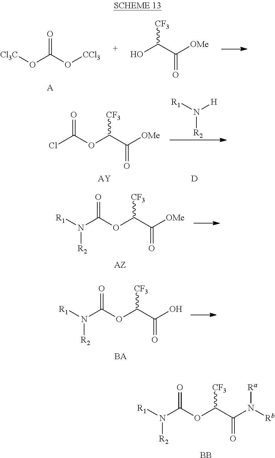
O=C(O[CCl3])O[Cl3C].[CF3]C(C([OMe])=O)O.[A].[AY].[CF3]C(C([OMe])=O)OC(Cl)=O.[R2]N([R1])[H].[D].[CF3]C(C([OMe])=O)OC(N([R1])[R2])=O.[CF3]C(C(O)=O)OC(N([R1])[R2])=O.[CF3]C(C(N([Rb])[Ra])=O)OC(N([R1])[R2])=O.[BB]
